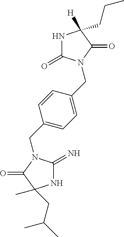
C1(CN2C(=N)NC(C)(CC(C)C)C2=O)=CC=C(CN2C(=O)NC([H])(CCC)C2=O)C=C1
